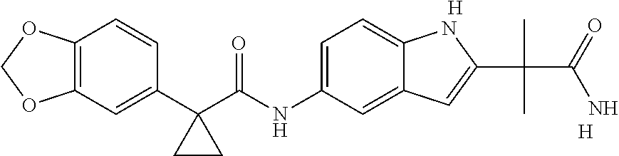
C1(C2(C(NC3=CC=C4C(=C3)C=C(C(C)(C(=O)N)C)N4)=O)CC2)=CC2=C(C=C1)OCO2.[H].[H]
